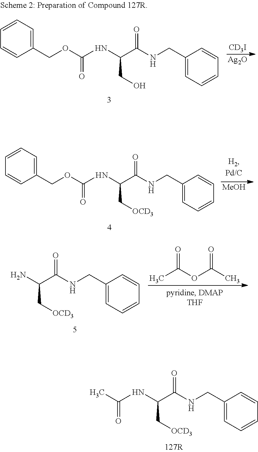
[MeOH].C1(COC(NC(C(NCC2=CC=CC=C2)=O)C[OCD3])=O)=CC=CC=C1.CC(OC(C)=O)=O.C(C(NCC1=CC=CC=C1)=O)(C[OCD3])N.CC(NC(C(NCC1=CC=CC=C1)=O)C[OCD3])=O.[CD3I].[Ag2O].C1(COC(NC(C(NCC2=CC=CC=C2)=O)CO)=O)=CC=CC=C1
